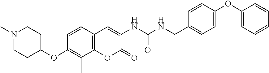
C1(OC2CCN(C)CC2)=C(C)C2=C(C=C1)C=C(NC(NCC1=CC=C(OC3=CC=CC=C3)C=C1)=O)C(=O)O2
